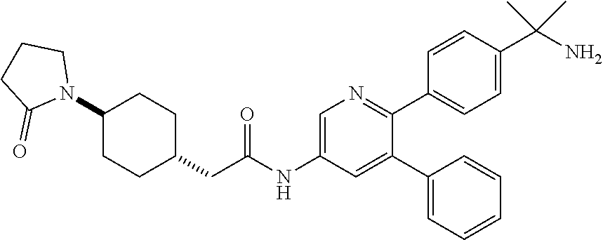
C1(C2=CC(NC(CC3CCC(N4CCCC4=O)CC3)=O)=CN=C2C2=CC=C(C(N)(C)C)C=C2)=CC=CC=C1
